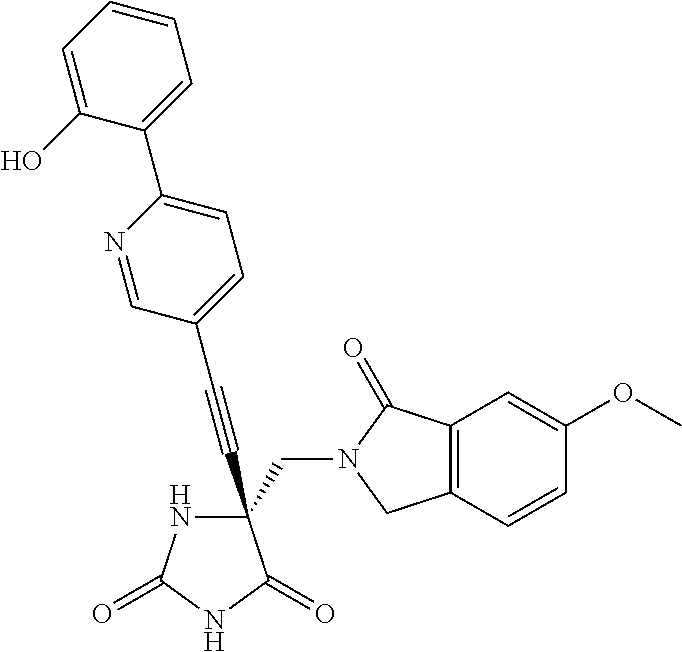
C(#CC1(CN2C(=O)C3=C(C2)C=CC(OC)=C3)NC(=O)NC1=O)C1=CC=C(C2=CC=CC=C2O)N=C1
